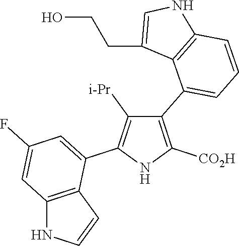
C1(C2=CC=CC3=C2C(CCO)=CN3)=C([CO2H])NC(C2=CC(F)=CC3=C2C=CN3)=C1[i-Pr]
